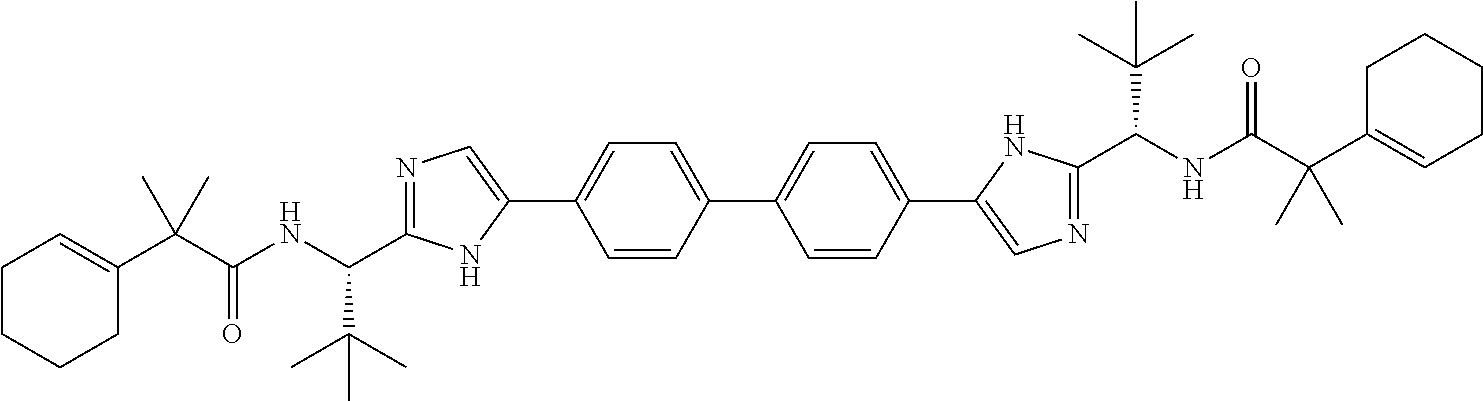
C1=C(C2=CN=C(C(NC(C(C3=CCCCC3)(C)C)=O)C(C)(C)C)N2)C=CC(C2=CC=C(C3=CN=C(C(NC(C(C4=CCCCC4)(C)C)=O)C(C)(C)C)N3)C=C2)=C1
